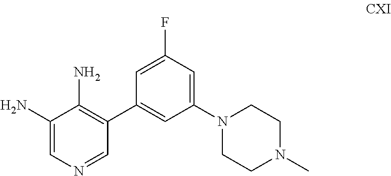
C1(N)=CN=CC(C2=CC(N3CCN(C)CC3)=CC(F)=C2)=C1N
